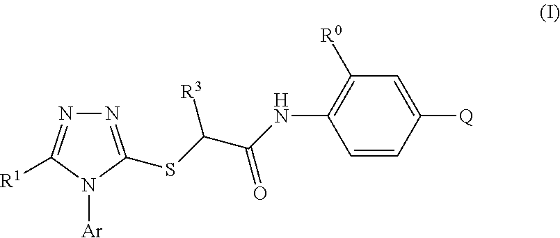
N1=C(SC(C(NC2=C([R0])C=C([Q])C=C2)=O)[R3])N([Ar])C([R1])=N1
